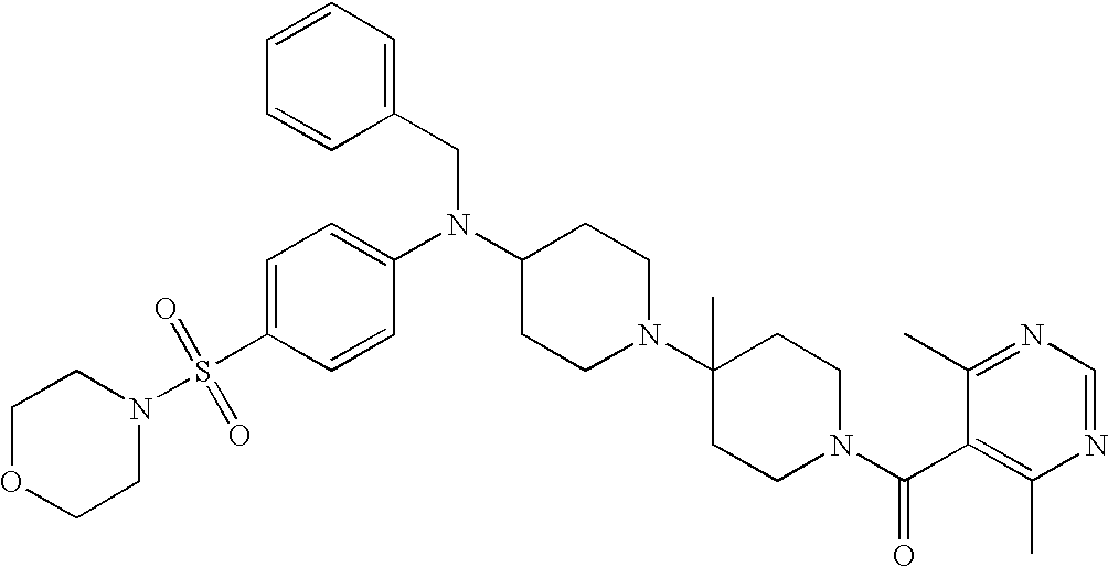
S(C1=CC=C(N(C2CCN(C3(C)CCN(C(C4=C(C)N=CN=C4C)=O)CC3)CC2)CC2=CC=CC=C2)C=C1)(N1CCOCC1)(=O)=O
